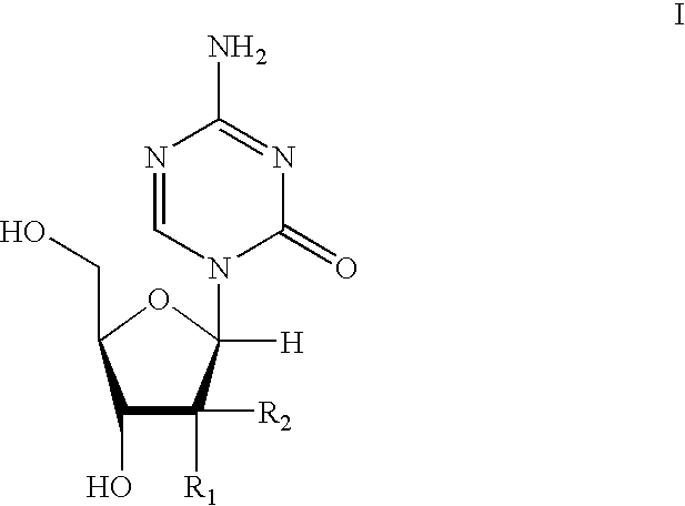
C1(O)C([R1])([R2])C([H])(N2C(=O)N=C(N)N=C2)OC1CO
